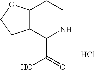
C12C(C(C(=O)O)NCC1)CCO2.Cl
